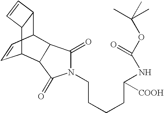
N1(CCCCC(NC(OC(C)(C)C)=O)[COOH])C(=O)C2C3C4C(C(C=C3)C2C1=O)C=C4
